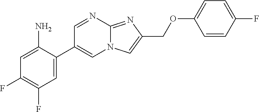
C1=C(C2=CN3C(=NC(COC4=CC=C(F)C=C4)=C3)N=C2)C(N)=CC(F)=C1F
